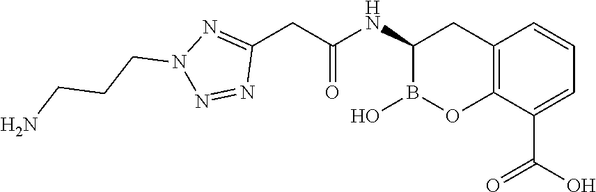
C1(NC(CC2=NN(CCCN)N=N2)=O)B(O)OC2=C(C1)C=CC=C2C(O)=O
